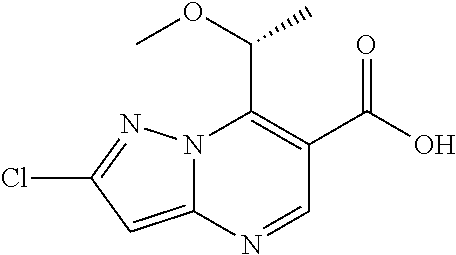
N12C(=CC(Cl)=N1)N=CC(C(O)=O)=C2C(OC)C
